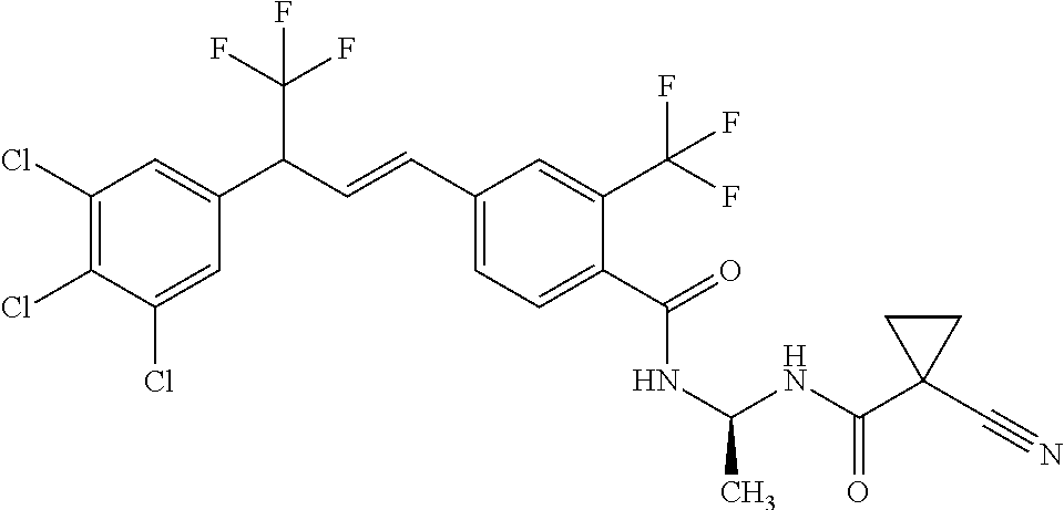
C1(Cl)=C(Cl)C(Cl)=CC(C(C=CC2=CC=C(C(=O)NC(C)NC(C3(C#N)CC3)=O)C(C(F)(F)F)=C2)C(F)(F)F)=C1
